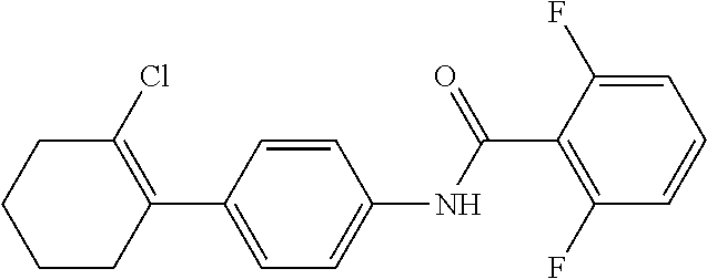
C1(Cl)=C(C2=CC=C(NC(C3=C(F)C=CC=C3F)=O)C=C2)CCCC1
